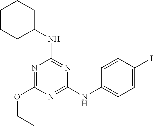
N1=C(NC2=CC=C(I)C=C2)N=C(NC2CCCCC2)N=C1OCC
